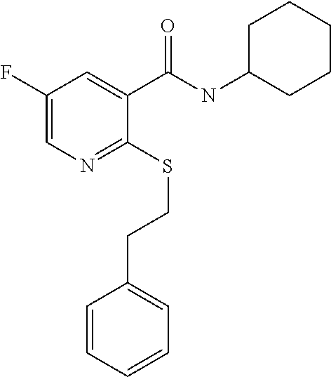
C1(F)=CN=C(SCCC2=CC=CC=C2)C(C(NC2CCCCC2)=O)=C1
